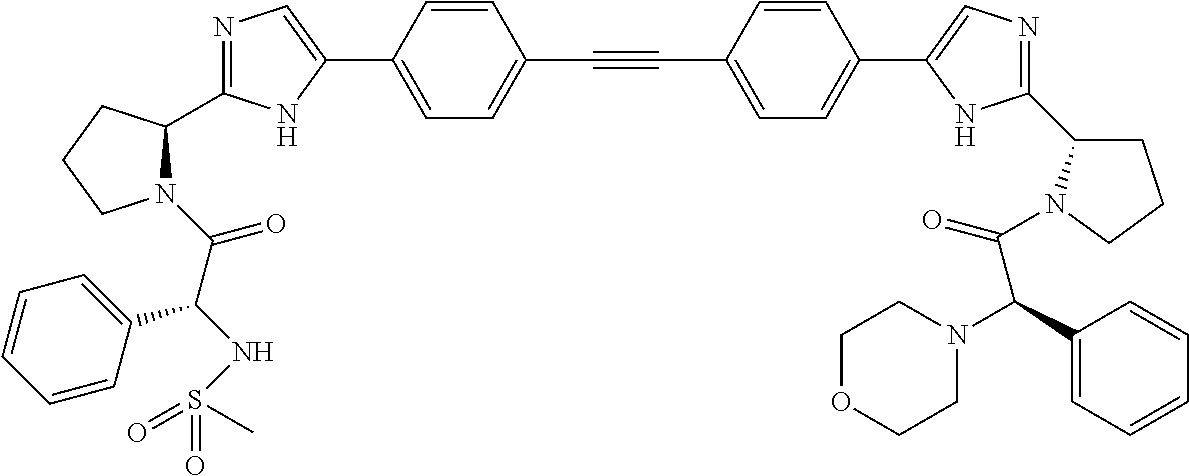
N1=C(C2N(C(C(NS(=O)(C)=O)C3=CC=CC=C3)=O)CCC2)NC(C2=CC=C(C#CC3=CC=C(C4=CN=C(C5CCCN5C(=O)C(C5=CC=CC=C5)N5CCOCC5)N4)C=C3)C=C2)=C1
